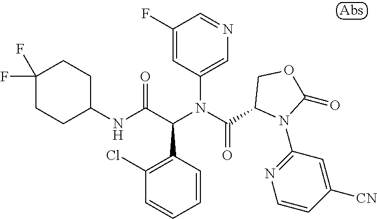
C1(NC(C(N(C(=O)C2N(C3=NC=CC([CN])=C3)C(=O)OC2)C2=CN=CC(F)=C2)C2=C(Cl)C=CC=C2)=O)CCC(F)(F)CC1
